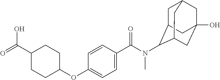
C1=C(C(=O)N(C)C2C3CC4CC(O)(CC2C4)C3)C=CC(OC2CCC(C(=O)O)CC2)=C1
